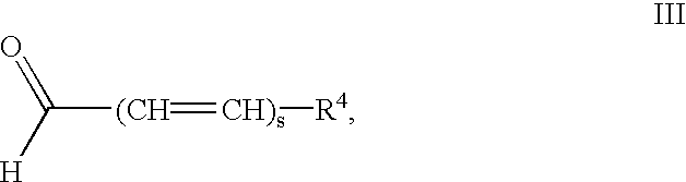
C([(CH]=[CH)s][R4])([H])=O
